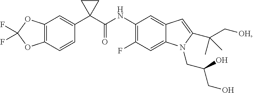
C12=C(C=CC(C3(C(NC4=C(F)C=C5C(=C4)C=C(C(C[OH])(C)C)N5CC(CO)O)=O)CC3)=C1)OC(F)(F)O2
